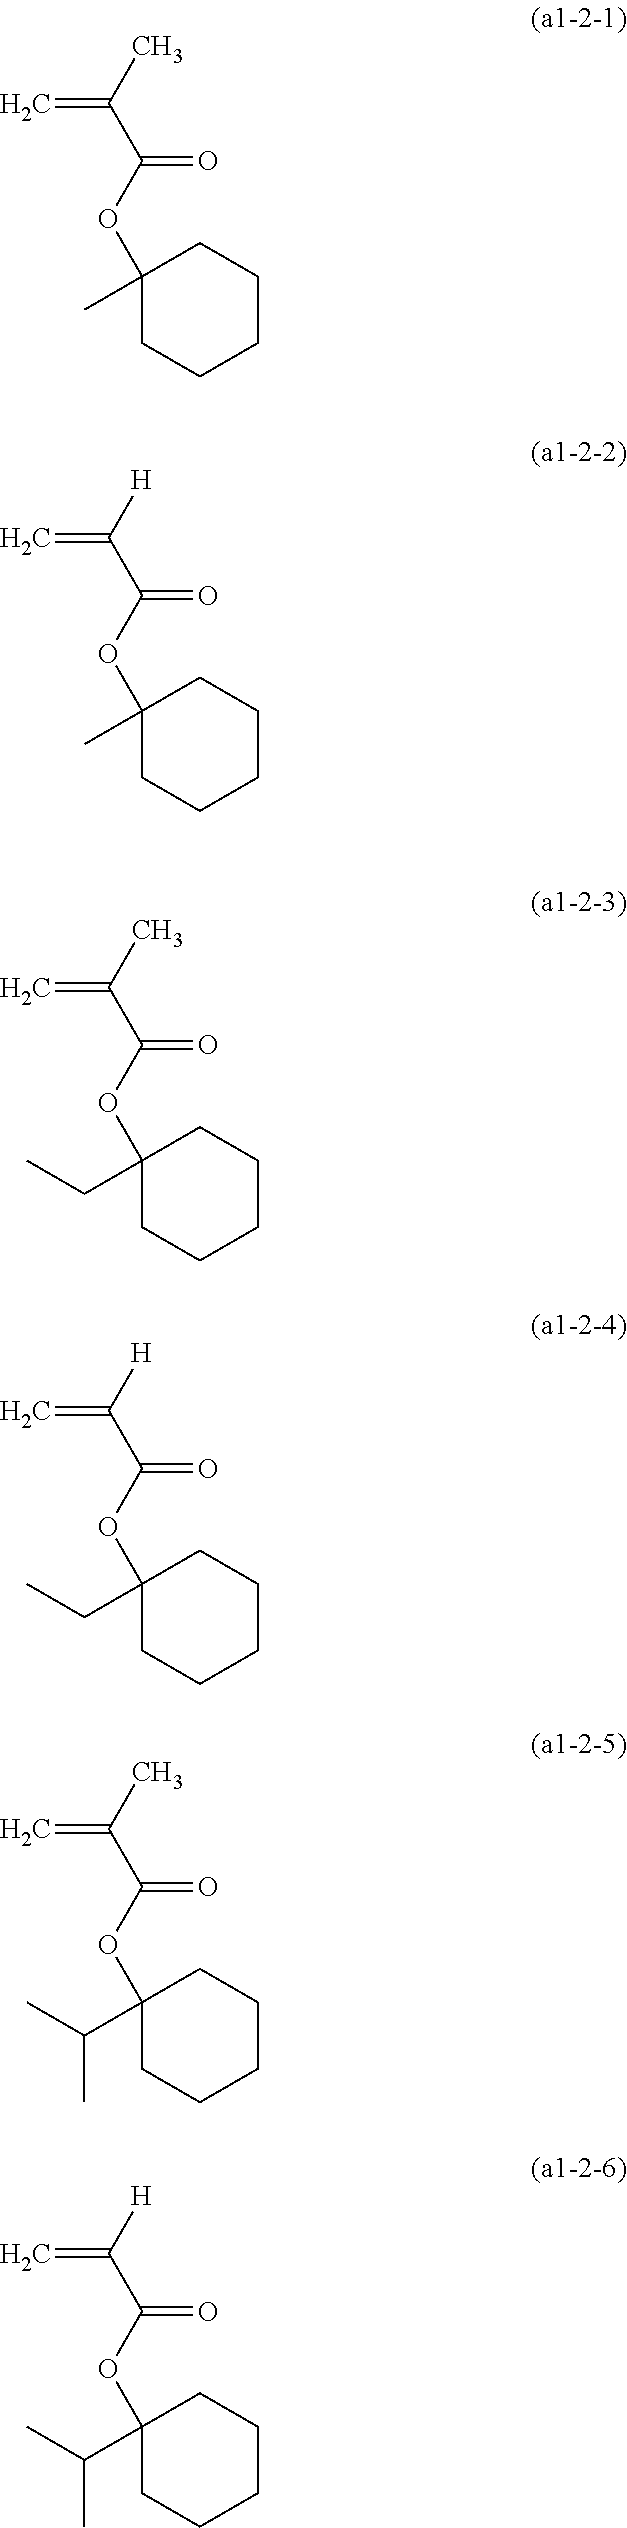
C=C(C(=O)OC1(C)CCCCC1)C.C=C(C(=O)OC1(C)CCCCC1)[H].C=C(C(=O)OC1(CC)CCCCC1)C.C=C(C(=O)OC1(CC)CCCCC1)[H].C=C(C(=O)OC1(C(C)C)CCCCC1)C.C=C(C(=O)OC1(C(C)C)CCCCC1)[H]
